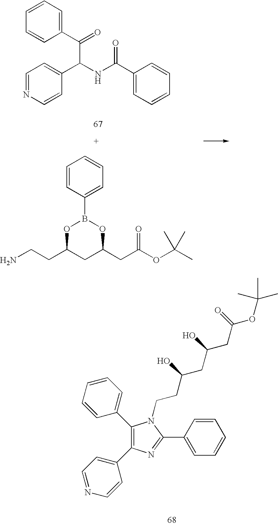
C1(C2=CC=CC=C2)=C(C2=CC=NC=C2)N=C(C2=CC=CC=C2)N1CCC(CC(CC(OC(C)(C)C)=O)O)O.C1=CC=C(C(C(C2=CC=NC=C2)NC(=O)C2=CC=CC=C2)=O)C=C1.C1=CC(B2OC(CCN)CC(CC(OC(C)(C)C)=O)O2)=CC=C1
